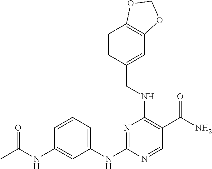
C1=CC(NC(C)=O)=CC(NC2=NC(NCC3=CC4=C(C=C3)OCO4)=C(C(N)=O)C=N2)=C1
